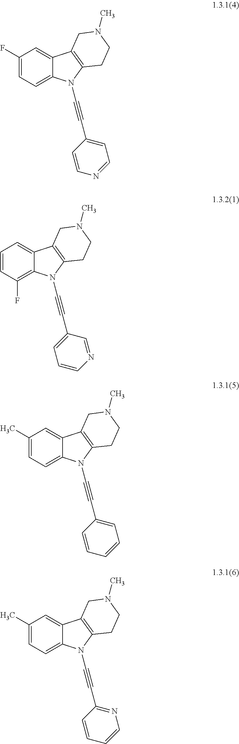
C1(F)=CC=C2C(=C1)C1=C(N2C#CC2=CC=NC=C2)CCN(C)C1.C1=CC(F)=C2C(=C1)C1=C(N2C#CC2=CC=CN=C2)CCN(C)C1.C1(C)=CC=C2C(=C1)C1=C(N2C#CC2=CC=CC=C2)CCN(C)C1.C1(C)=CC=C2C(=C1)C1=C(N2C#CC2=NC=CC=C2)CCN(C)C1
